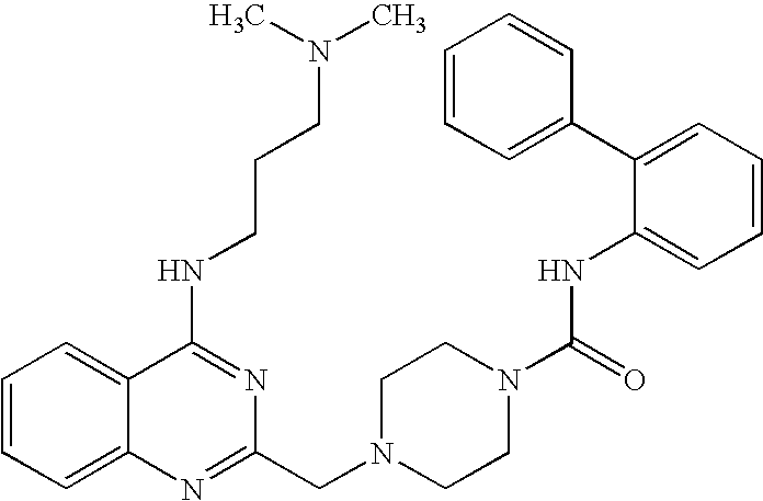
C1=CC=C2C(=C1)C(NCCCN(C)C)=NC(CN1CCN(C(NC3=CC=CC=C3C3=CC=CC=C3)=O)CC1)=N2
